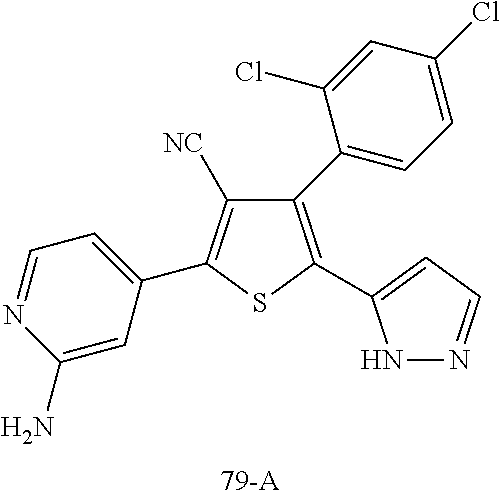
C1(C2=CC=C(Cl)C=C2Cl)=C(C2=CC=NN2)SC(C2=CC=NC(N)=C2)=C1[NC]
